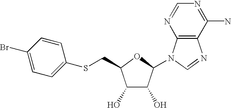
C1(O)C(O)C(N2C3=C(N=C2)C(N)=NC=N3)OC1CSC1=CC=C(Br)C=C1
